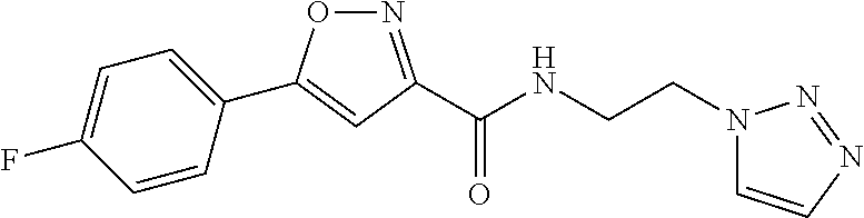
C1(C2=CC(C(NCCN3C=CN=N3)=O)=NO2)=CC=C(F)C=C1
